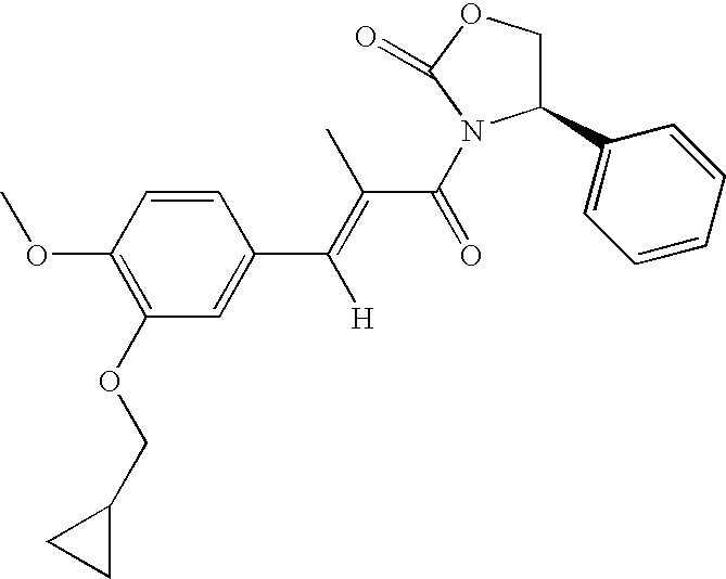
C1=CC(OC)=C(OCC2CC2)C=C1C(=C(C)C(=O)N1C(C2=CC=CC=C2)COC1=O)[H]
